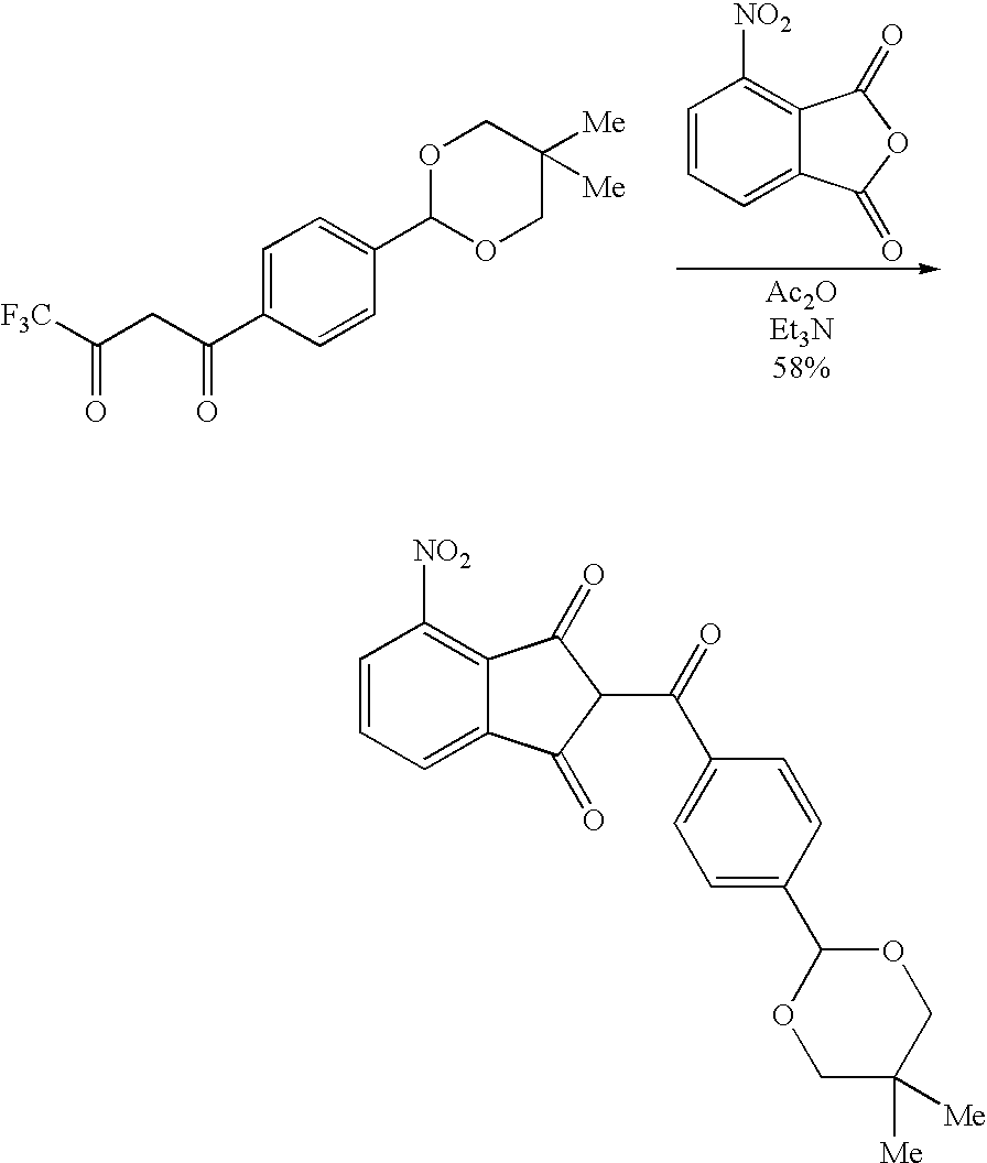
C1=C(C(CC([F3C])=O)=O)C=CC(C2OCC([Me])([Me])CO2)=C1.C1=CC=C2C(=C1[NO2])C(=O)OC2=O.C1=CC=C2C(=C1[NO2])C(=O)C(C(=O)C1=CC=C(C3OCC([Me])([Me])CO3)C=C1)C2=O
